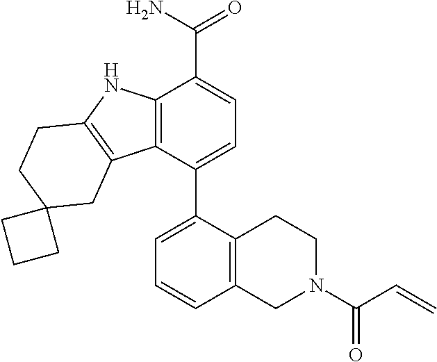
C12=C(C3=C(N1)CCC1(C3)CCC1)C(C1=CC=CC3=C1CCN(C(C=C)=O)C3)=CC=C2C(N)=O
